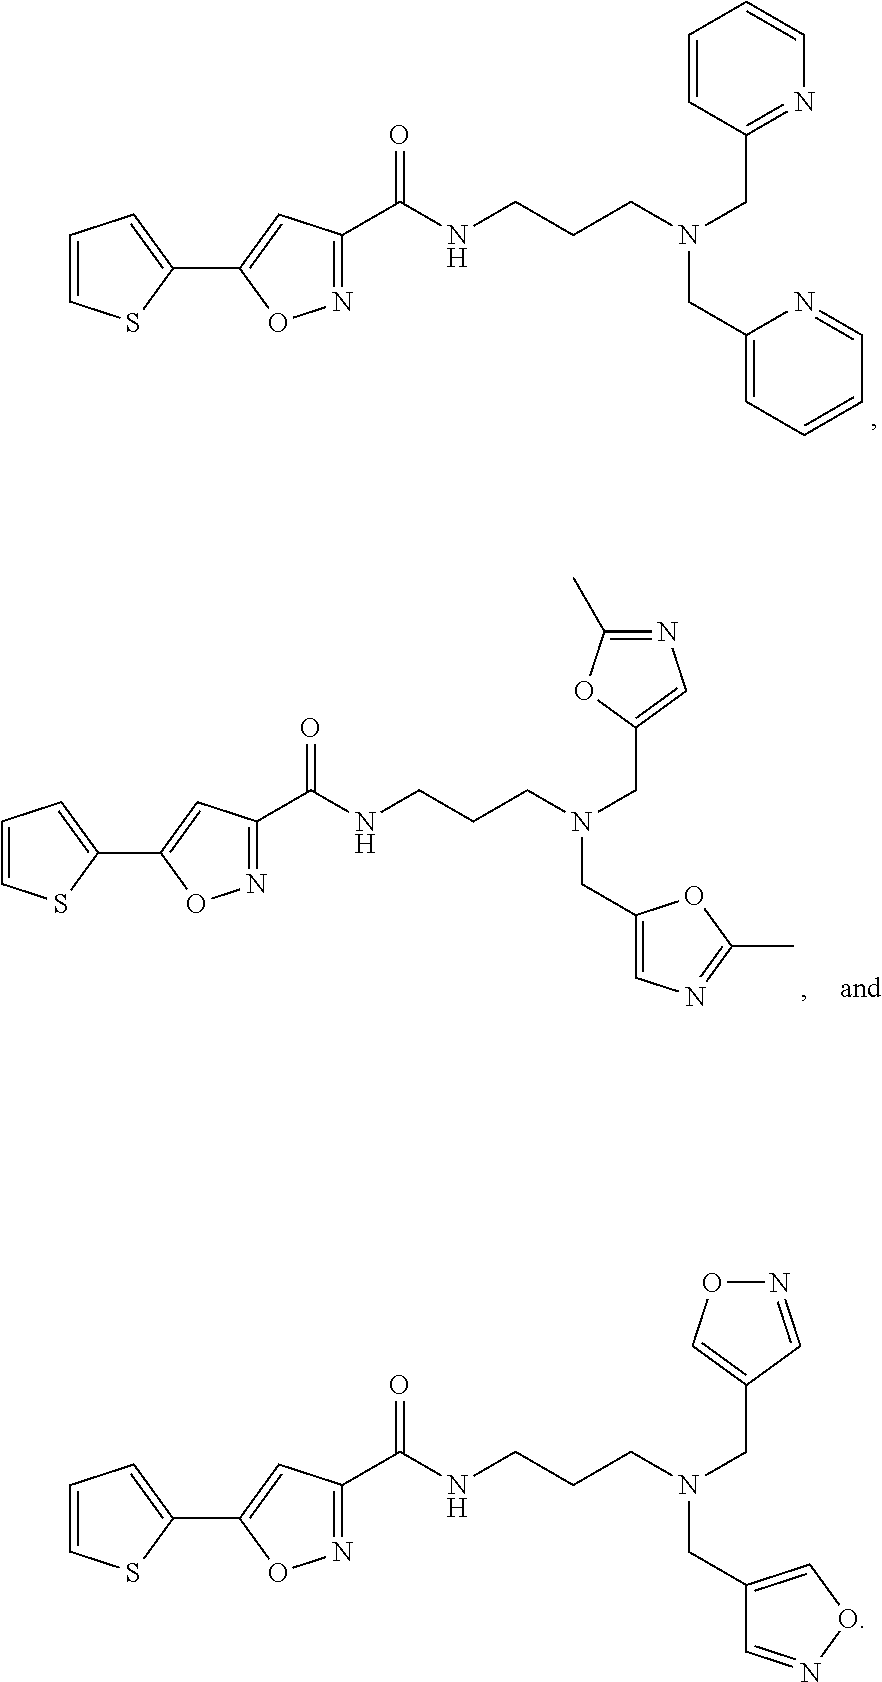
C1(C2=CC(C(NCCCN(CC3=CON=C3)CC3=CON=C3)=O)=NO2)=CC=CS1.C1(C2=CC(C(NCCCN(CC3=NC=CC=C3)CC3=CC=CC=N3)=O)=NO2)=CC=CS1.C1(C2=CC=CS2)=CC(C(NCCCN(CC2=CN=C(C)O2)CC2=CN=C(C)O2)=O)=NO1
